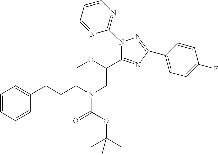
C1=CC=CC(CCC2N(C(OC(C)(C)C)=O)CC(C3=NC(C4=CC=C(F)C=C4)=NN3C3=NC=CC=N3)OC2)=C1
